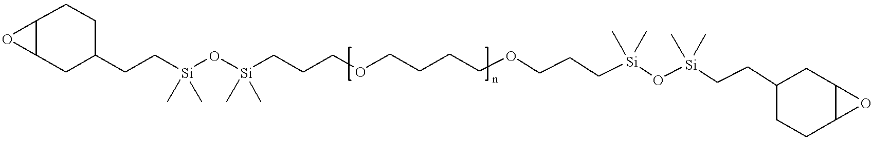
O1C2C1CCC(CC[Si](O[Si](CCCOCCCCOCCC[Si](O[Si](CCC1CCC3C(C1)O3)(C)C)(C)C)(C)C)(C)C)C2
